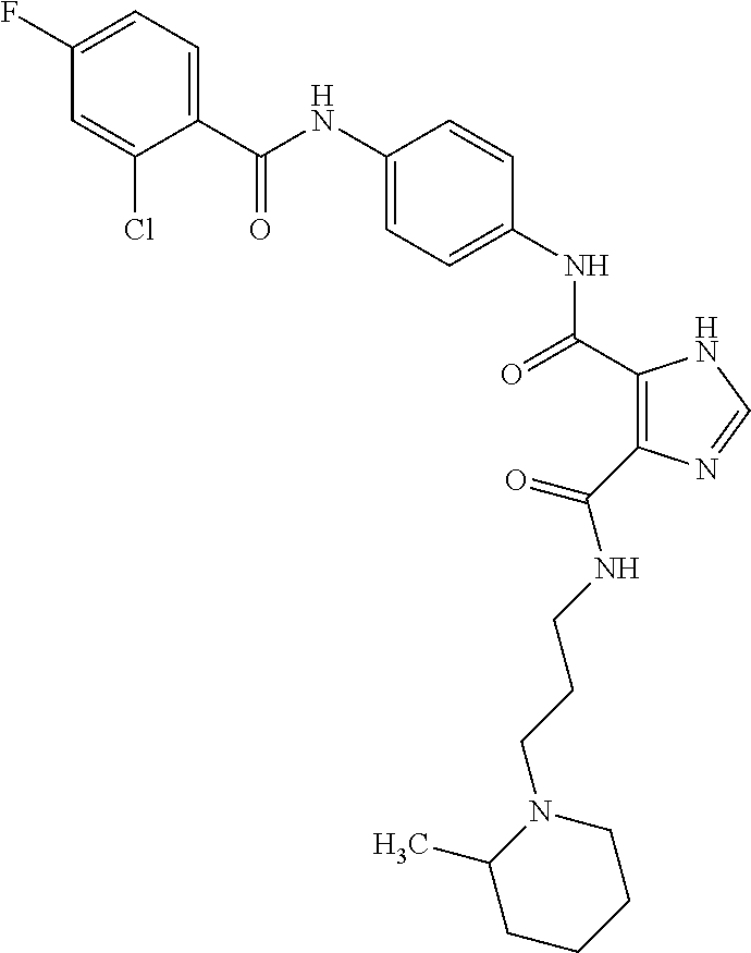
C(NC1=CC=C(NC(=O)C2=C(C(NCCCN3C(C)CCCC3)=O)N=CN2)C=C1)(=O)C1=CC=C(F)C=C1Cl
